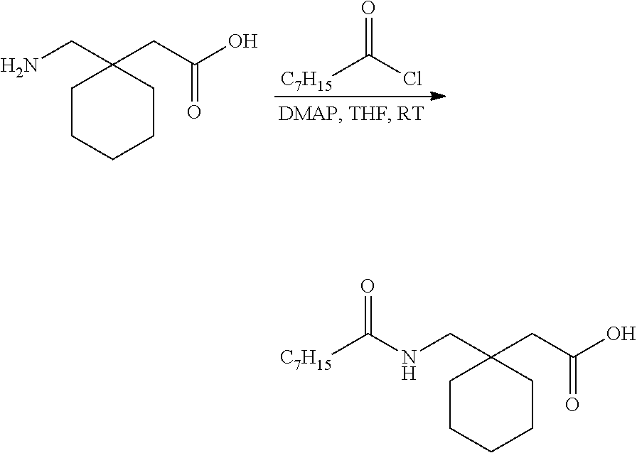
NCC1(CC(O)=O)CCCCC1.[C7H15]C(Cl)=O.N(CC1(CC(O)=O)CCCCC1)C([C7H15])=O
